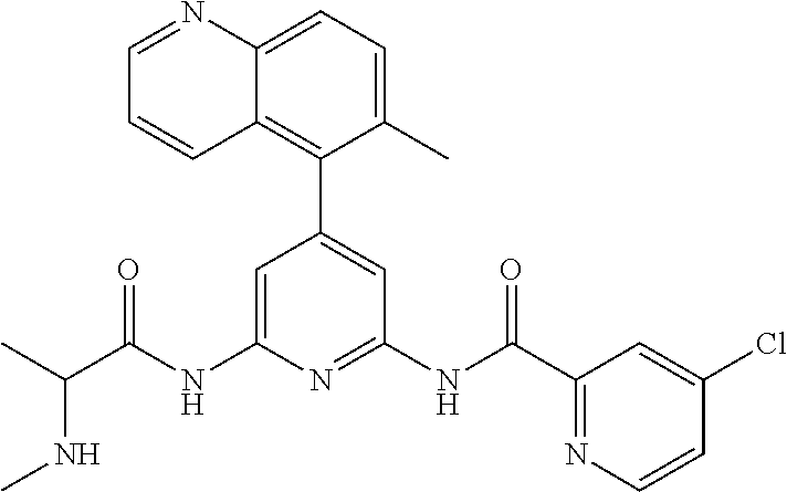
C1=C(NC(C(C)NC)=O)N=C(NC(=O)C2=NC=CC(Cl)=C2)C=C1C1=C2C(=CC=C1C)N=CC=C2
